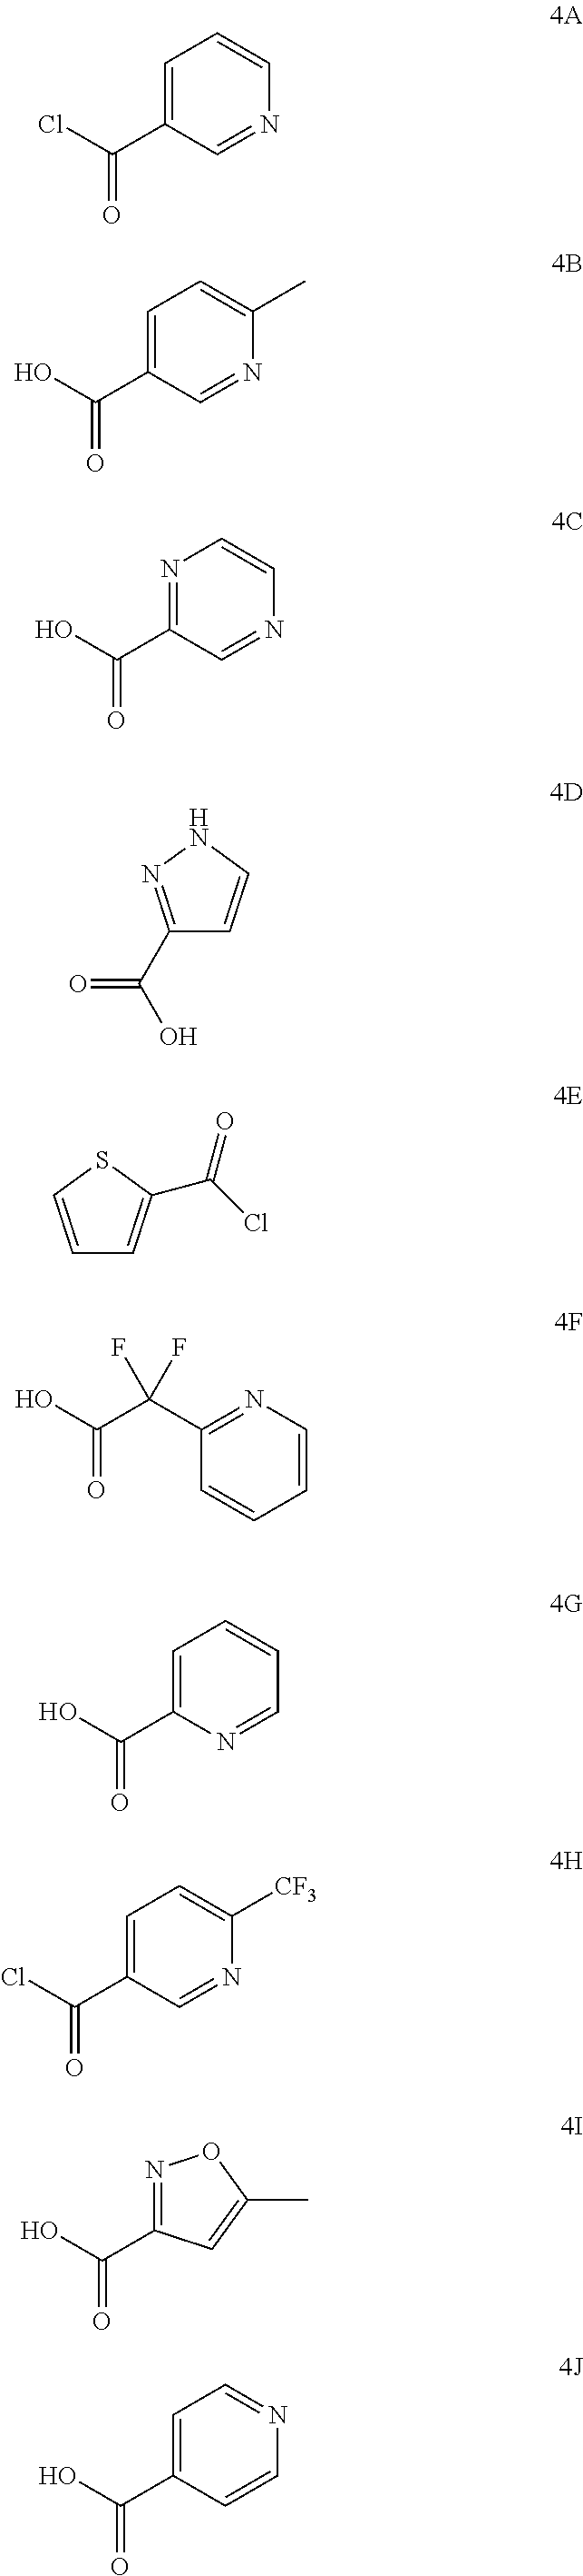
C1=C(C(Cl)=O)C=NC=C1.C1=C(C(O)=O)C=NC(C)=C1.N1=C(C(O)=O)C=NC=C1.C1(C(O)=O)=NNC=C1.C1=CSC(C(Cl)=O)=C1.C1=CN=C(C(C(O)=O)(F)F)C=C1.C1=C(C(O)=O)N=CC=C1.C1=C(C(Cl)=O)C=NC([CF3])=C1.N1=C(C(O)=O)C=C(C)O1.C1=C(C(O)=O)C=CN=C1
